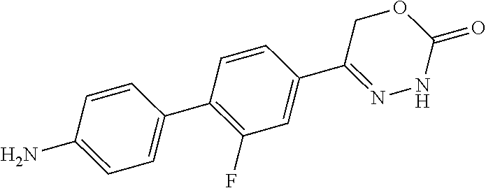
C1=CC(C2=C(F)C=C(C3=NNC(=O)OC3)C=C2)=CC=C1N
